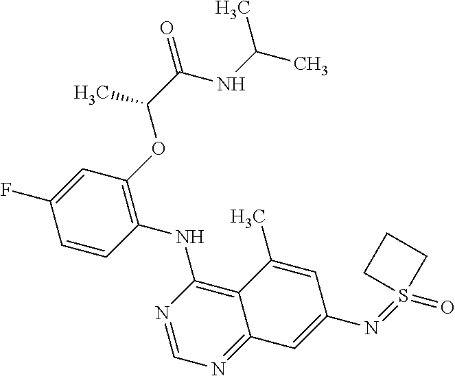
C1=CC(NC2=C3C(=NC=N2)C=C(N=S2(=O)CCC2)C=C3C)=C(OC(C(NC(C)C)=O)C)C=C1F
